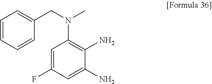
C1=CC=CC(CN(C)C2=C(N)C(N)=CC(F)=C2)=C1
